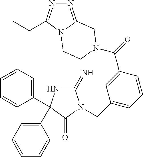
C1(=N)NC(C2=CC=CC=C2)(C2=CC=CC=C2)C(=O)N1CC1=CC=CC(C(=O)N2CCN3C(CC)=NN=C3C2)=C1
